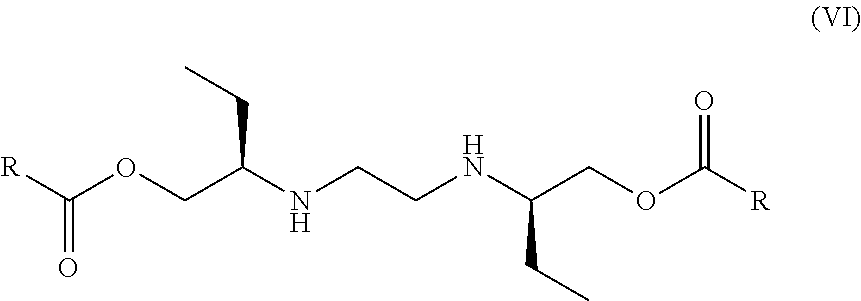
[R]C(OCC(NCCNC(COC([R])=O)CC)CC)=O
